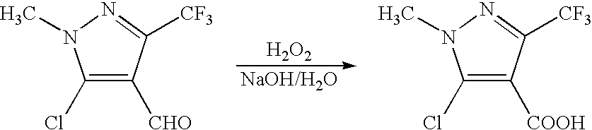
C1(Cl)=C([CHO])C([CF3])=NN1C.C1(Cl)=C([COOH])C([CF3])=NN1C.[H2O2]
